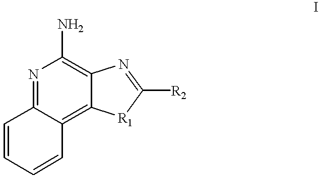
N1=C2C(=C3C(=C1N)N=C([R2])[R1]3)C=CC=C2
